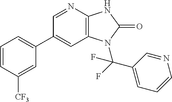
C1(C2=CC=CC([CF3])=C2)=CC2=C(N=C1)NC(=O)N2C(C1=CC=CN=C1)(F)F
